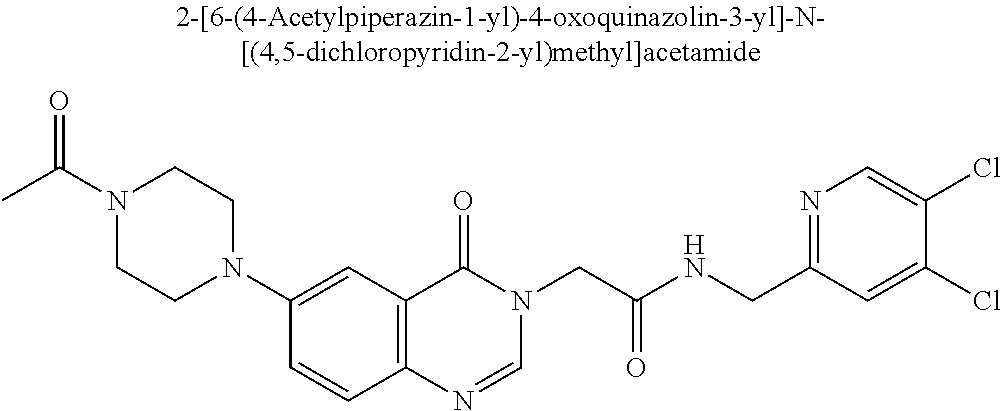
N1(C(C)=O)CCN(C2=CC3=C(C=C2)N=CN(CC(NCC2=NC=C(Cl)C(Cl)=C2)=O)C3=O)CC1
